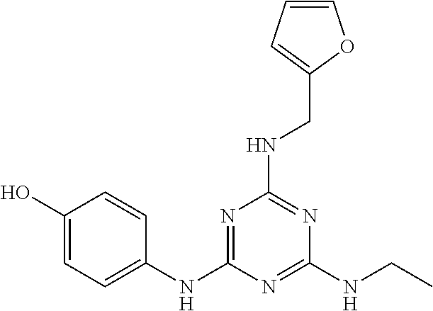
C1(O)=CC=C(NC2=NC(NCC3=CC=CO3)=NC(NCC)=N2)C=C1
